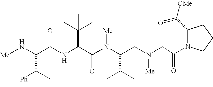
C(NC(C(N(C(CN(CC(=O)N1CCCC1C([OMe])=O)[Me])C(C)C)[Me])=O)C(C)(C)C)(=O)C(C(C)([Ph])C)N[Me]
